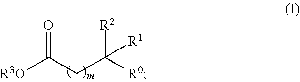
[R3O]C(CC([R0])([R2])[R1])=O
